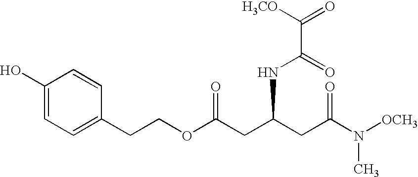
C1(O)=CC=C(CCOC(CC(CC(N([OCH3])C)=O)NC(C([H3CO])=O)=O)=O)C=C1
